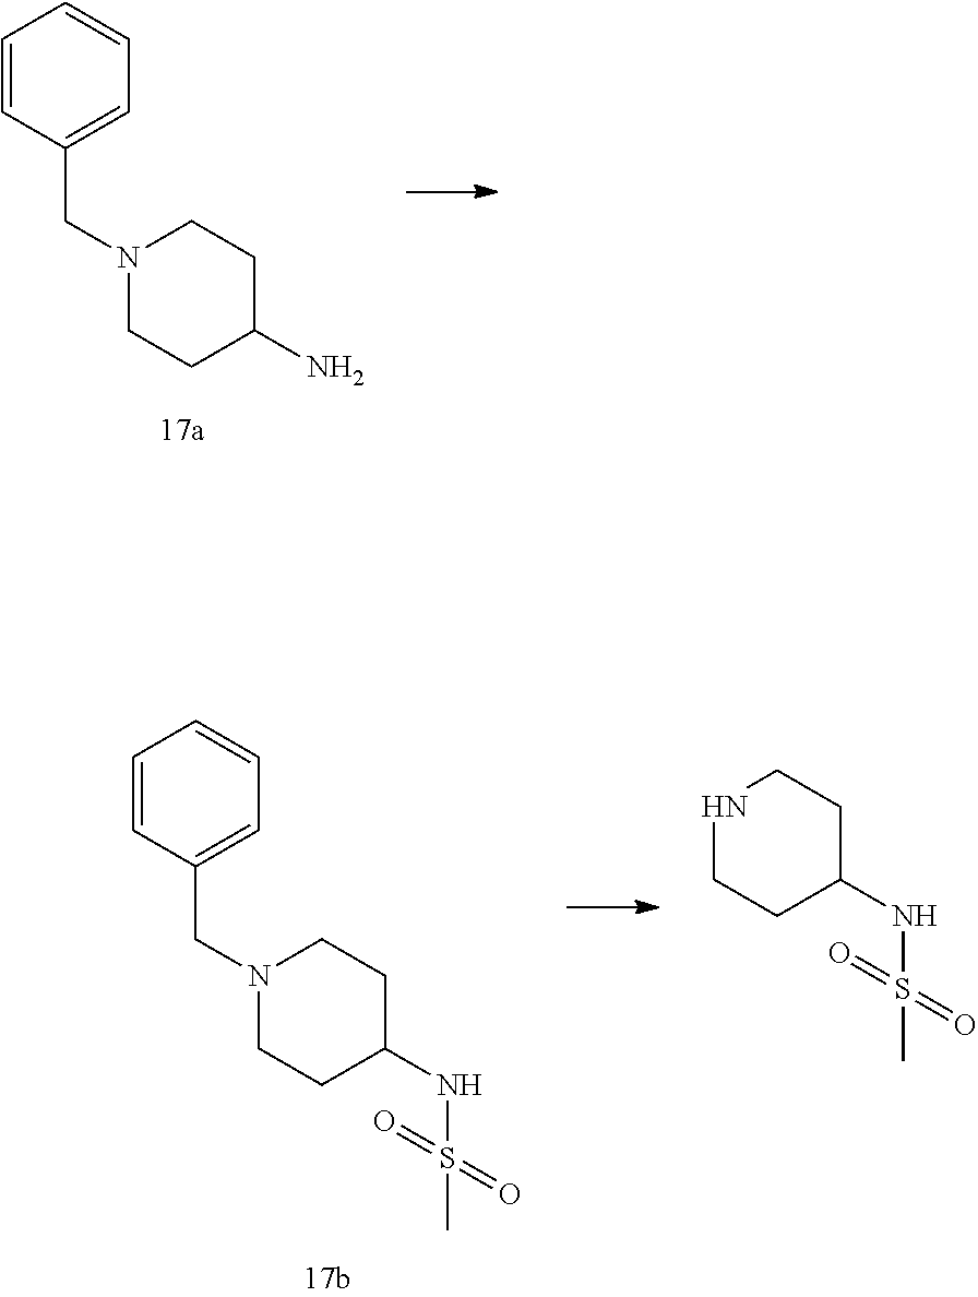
C1=CC(CN2CCC(N)CC2)=CC=C1.C1=CC(CN2CCC(NS(C)(=O)=O)CC2)=CC=C1.N1CCC(NS(C)(=O)=O)CC1
